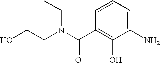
OCCN(CC)C(C1=C(O)C(N)=CC=C1)=O
